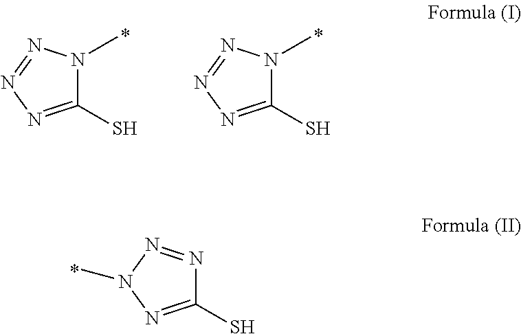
C1(S)=NN=NN1C.C1(S)=NN=NN1C.C1(S)=NN(C)N=N1
